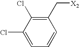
C1(Cl)=CC=CC(C[X2])=C1Cl
